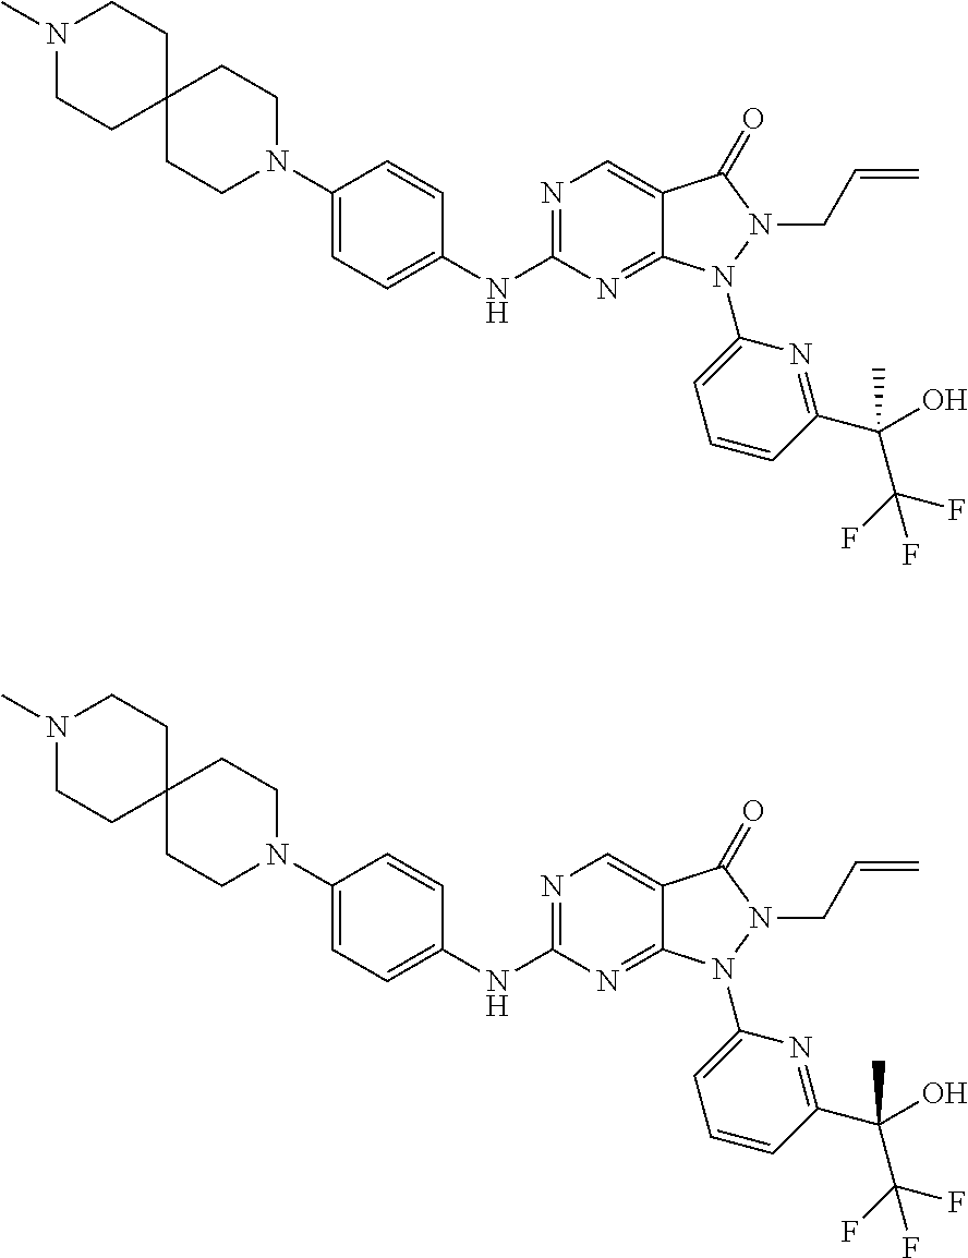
N1(C)CCC2(CC1)CCN(C1=CC=C(NC3=NC=C4C(=N3)N(C3=CC=CC(C(C(F)(F)F)(O)C)=N3)N(CC=C)C4=O)C=C1)CC2.N1(C)CCC2(CC1)CCN(C1=CC=C(NC3=NC=C4C(=N3)N(C3=CC=CC(C(C(F)(F)F)(O)C)=N3)N(CC=C)C4=O)C=C1)CC2
